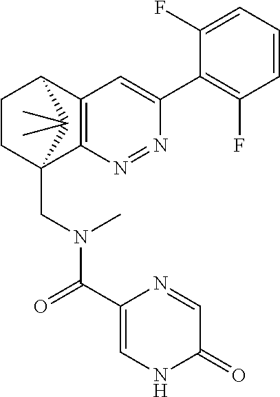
N1=NC2=C(C=C1C1=C(F)C=CC=C1F)C1CCC2(CN(C(=O)C2=CNC(=O)C=N2)C)C1(C)C
